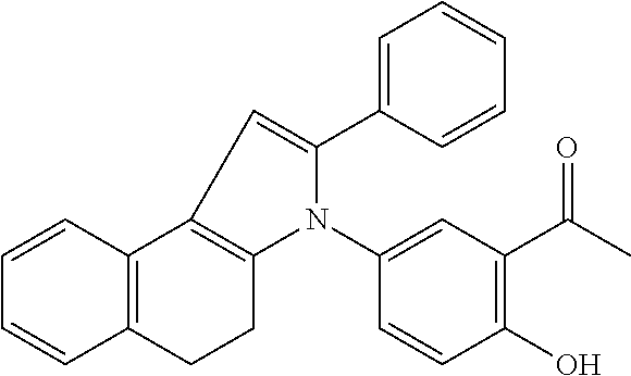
C1=CC2=C(C=C1)C1=C(CC2)N(C2=CC(C(C)=O)=C(O)C=C2)C(C2=CC=CC=C2)=C1
